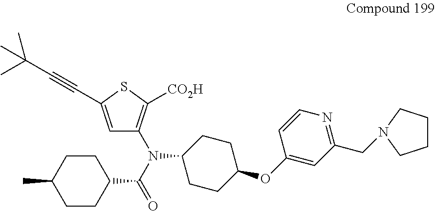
C1CC(C(N(C2=C([CO2H])SC(C#CC(C)(C)C)=C2)C2CCC(OC3=CC(CN4CCCC4)=NC=C3)CC2)=O)CCC1C
